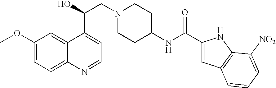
C1(OC)=CC=C2C(=C1)C(C(O)CN1CCC(NC(C3=CC4=C(N3)C([NO2])=CC=C4)=O)CC1)=CC=N2
